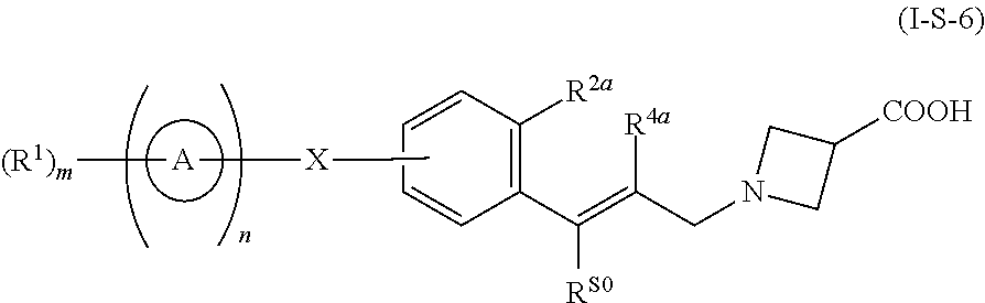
C1(C(=C([R4a])CN2CC([COOH])C2)[RS0])=C([R2a])C=CC=C1.[(R1)m][A][X]CC
